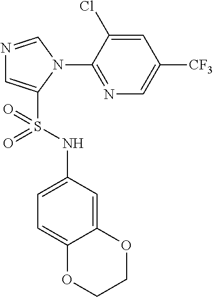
N1=CN(C2=NC=C([CF3])C=C2Cl)C(S(NC2=CC=C3C(=C2)OCCO3)(=O)=O)=C1
